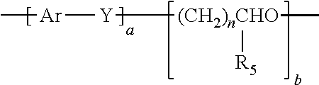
C[Ar][Y][(CH2)nCHO](C)[R5]
